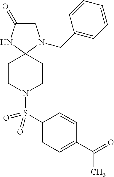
C1C(=O)NC2(N1CC1=CC=CC=C1)CCN(S(C1=CC=C(C(C)=O)C=C1)(=O)=O)CC2
